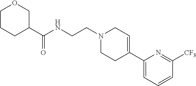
C1(C2=CCN(CCNC(C3CCCOC3)=O)CC2)=CC=CC([CF3])=N1
